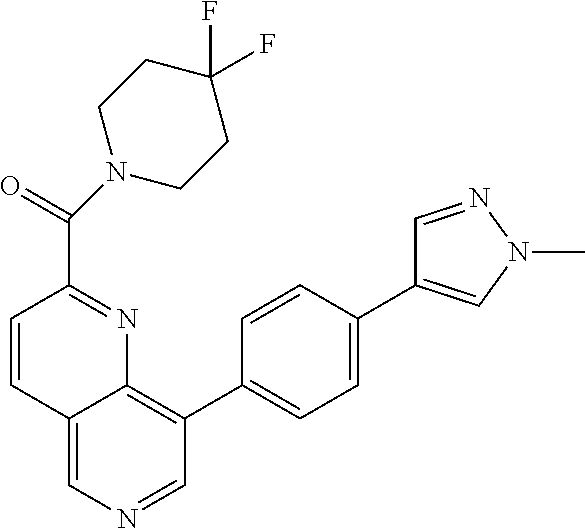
C(=O)(C1=NC2=C(C3=CC=C(C4=CN(C)N=C4)C=C3)C=NC=C2C=C1)N1CCC(F)(F)CC1
